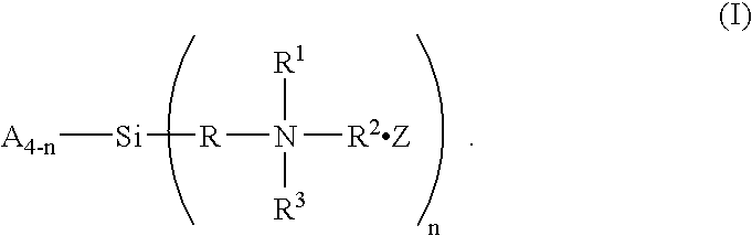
[A4-n][Si][R]N([R2Z])([R1])[R3]
